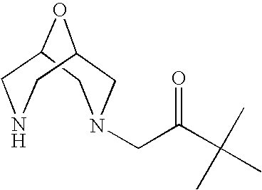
C1N(CC(C(C)(C)C)=O)CC2OC1CNC2
